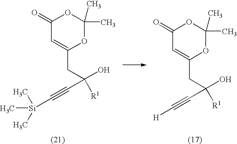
C1(=O)C=C(CC(O)([R1])C#C[Si](C)(C)C)OC(C)(C)O1.C1(=O)C=C(CC(O)([R1])C#C[H])OC(C)(C)O1
